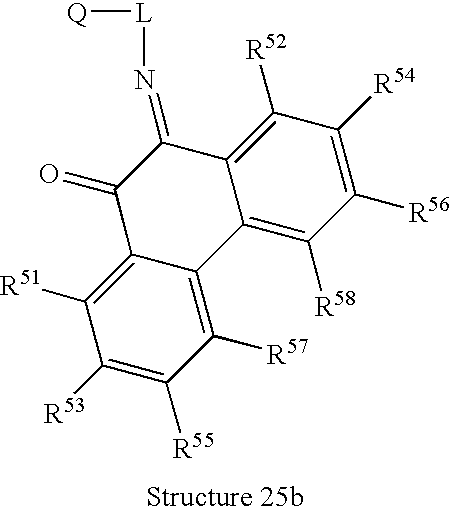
C1([R57])=C2C(=C([R51])C([R53])=C1[R55])C(=O)C(=N[L][Q])C1=C([R52])C([R54])=C([R56])C([R58])=C21
